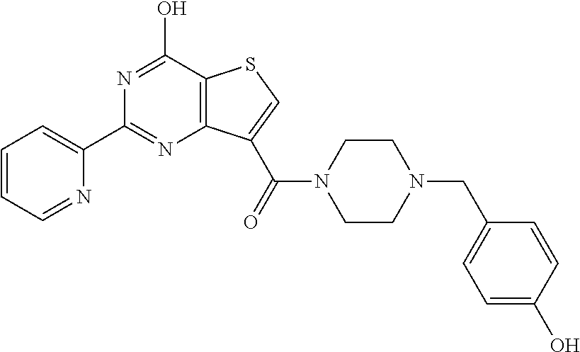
C1=CC=NC(C2=NC3=C(C(O)=N2)SC=C3C(=O)N2CCN(CC3=CC=C(O)C=C3)CC2)=C1
